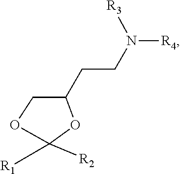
N([R4])(CCC1COC([R2])([R1])O1)[R3]
